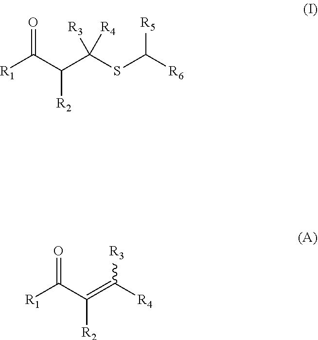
[R5]C(SC(C(C([R1])=O)[R2])([R3])[R4])[R6].[R1]C(C(=C([R3])[R4])[R2])=O
